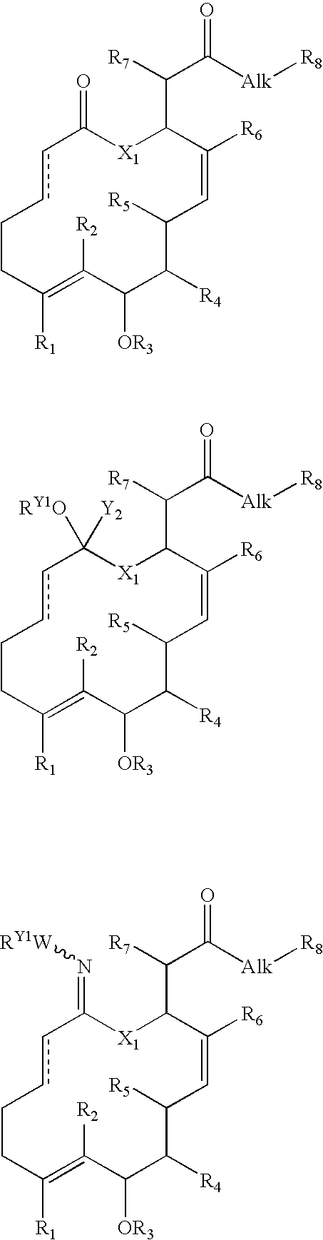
[R2]C1=C([R1])CCccC(=N[RY1W])[X1]C(C([R7])C([Alk][R8])=O)C([R6])=CC([R5])C([R4])C1[OR3].[R2]C1=C([R1])CCccC(=O)[X1]C(C([R7])C([Alk][R8])=O)C([R6])=CC([R5])C([R4])C1[OR3].[R2]C1=C([R1])CCccC([Y2])([RY1O])[X1]C(C([R7])C([Alk][R8])=O)C([R6])=CC([R5])C([R4])C1[OR3]
